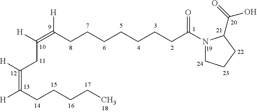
C(=C(CCCCC)[H])([H])CC(=C(CCCCCCCC(N1CCCC1C(=O)O)=O)[H])[H]
